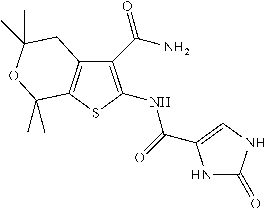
C1(C(N)=O)=C(NC(=O)C2=CNC(=O)N2)SC2=C1CC(C)(C)OC2(C)C
